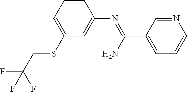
C1(SCC(F)(F)F)=CC=CC(N=C(N)C2=CC=CN=C2)=C1
